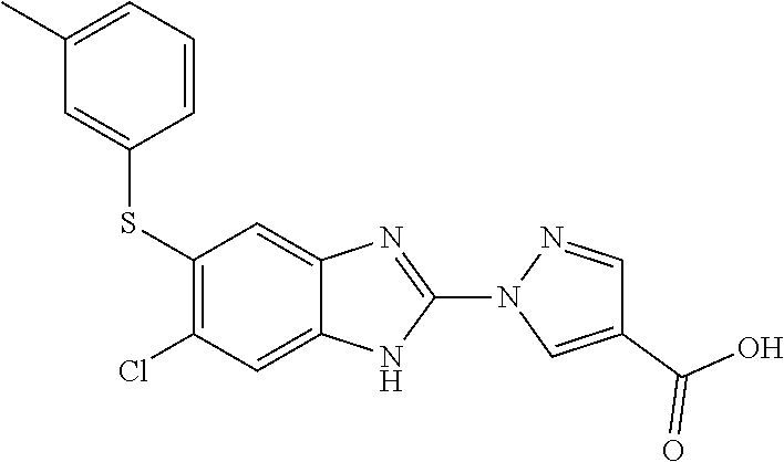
S(C1=C(Cl)C=C2C(=C1)N=C(N1C=C(C(O)=O)C=N1)N2)C1=CC(C)=CC=C1
